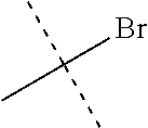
BrC(C)(C)C
